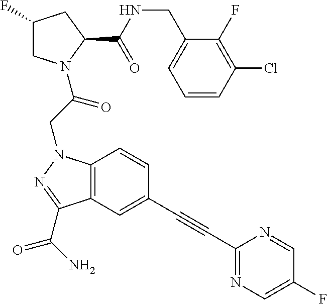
C1=CC(Cl)=C(F)C(CNC(C2CC(F)CN2C(CN2C3=C(C(C(N)=O)=N2)C=C(C#CC2=NC=C(F)C=N2)C=C3)=O)=O)=C1
